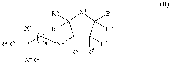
C1([R6])([X2]CP(=[X3])([X4R1])[R2X5])C([R5])([R4])C(B)([R3])[X1]C1([R7])[R8]
